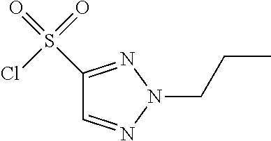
C1(S(=O)(Cl)=O)=NN(CCC)N=C1
